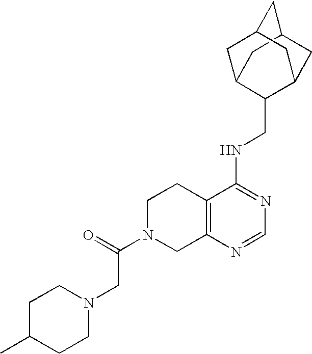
C12=C(N=CN=C1NCC1C3CC4CC(C3)CC1C4)CN(C(CN1CCC(C)CC1)=O)CC2
